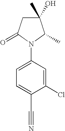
C1=C(N2C(C)C(O)(C)CC2=O)C=C(Cl)C(C#N)=C1
